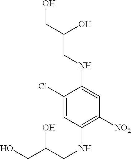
C1(Cl)=CC(NCC(CO)O)=C([NO2])C=C1NCC(CO)O
